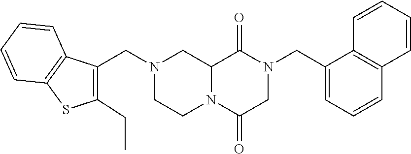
C12N(C(=O)CN(CC3=CC=CC4=C3C=CC=C4)C1=O)CCN(CC1=C(CC)SC3=C1C=CC=C3)C2
